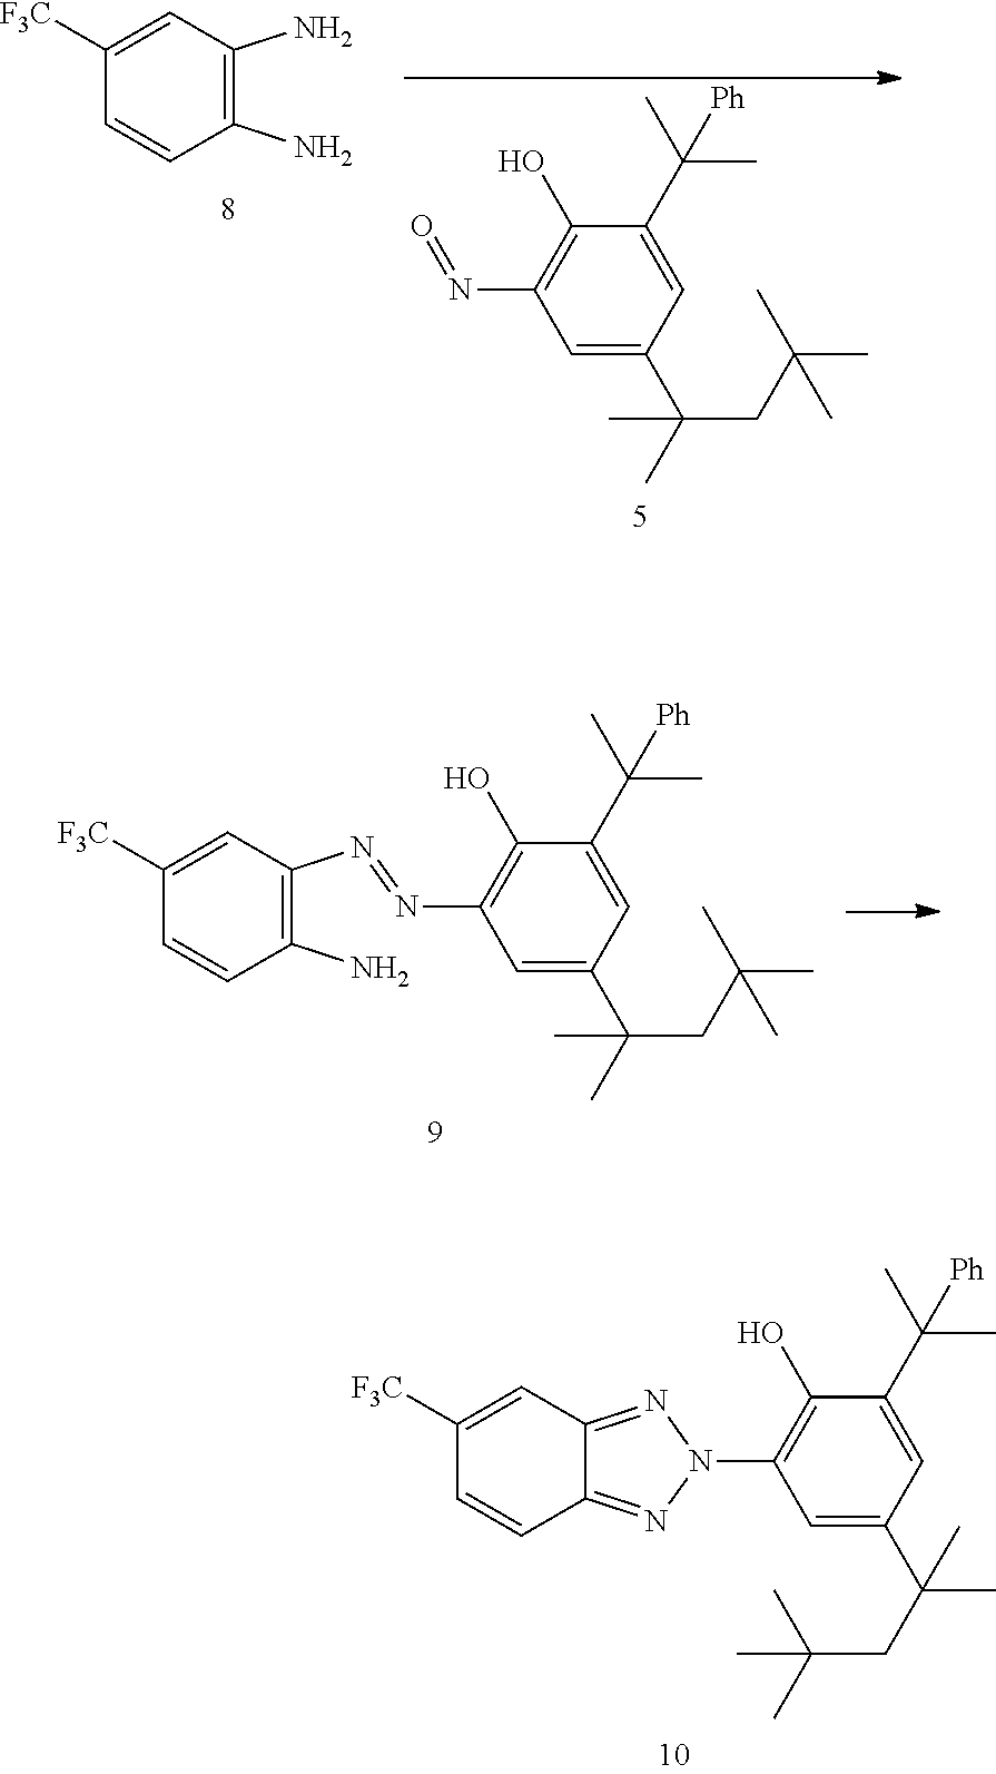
C1(O)=C(N=O)C=C(C(C)(CC(C)(C)C)C)C=C1C(C)([Ph])C.C1(N)=C(N)C=C([F3C])C=C1.C1(N)=C(N=NC2=C(O)C(C(C)([Ph])C)=CC(C(C)(CC(C)(C)C)C)=C2)C=C([F3C])C=C1.C12=NN(C3=C(O)C(C(C)([Ph])C)=CC(C(C)(C)CC(C)(C)C)=C3)N=C1C=C([F3C])C=C2
